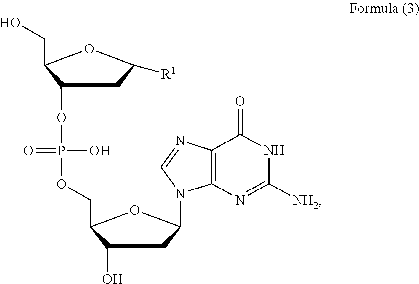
C1(OP(OCC2C(O)CC(N3C4=C(C(=O)NC([NH2])=N4)N=C3)O2)(O)=O)CC([R1])OC1CO
